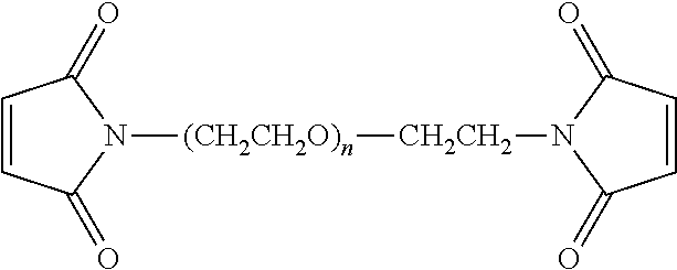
N1([(CH2CH2O)n][CH2CH2]N2C(=O)C=CC2=O)C(=O)C=CC1=O
